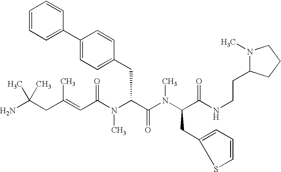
NC(CC(=CC(N(C(C(=O)N(C)C(CC1=CC=CS1)C(=O)NCCC1N(C)CCC1)CC1=CC=C(C2=CC=CC=C2)C=C1)C)=O)C)(C)C
